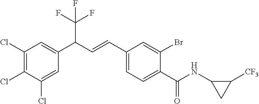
C1(Cl)=CC(C(C=CC2=CC=C(C(NC3CC3[CF3])=O)C(Br)=C2)C(F)(F)F)=CC(Cl)=C1Cl
